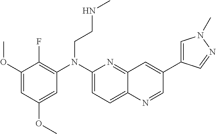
C1(OC)=CC(OC)=CC(N(C2=CC=C3C(=N2)C=C(C2=CN(C)N=C2)C=N3)CCNC)=C1F
